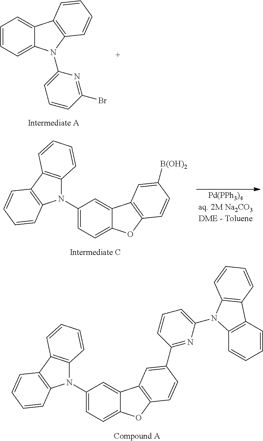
N1(C2=CC=C3C(=C2)C2=C(O3)C=CC(C3=NC(N4C5=C(C=CC=C5)C5=C4C=CC=C5)=CC=C3)=C2)C2=C(C3=C1C=CC=C3)C=CC=C2.C1=CC=C2C(=C1)C1=C(N2C2=CC=CC(Br)=N2)C=CC=C1.N1(C2=CC=C3C(=C2)C2=C(O3)C=CC([B(OH)2])=C2)C2=C(C3=C1C=CC=C3)C=CC=C2
